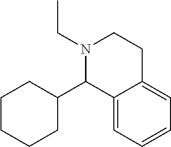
N1(CC)CCC2=CC=CC=C2C1C1CCCCC1
